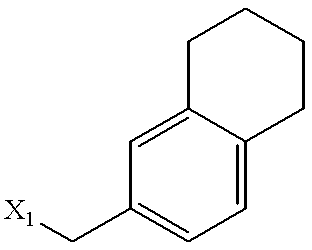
C1C2=CC(C[X1])=CC=C2CCC1
